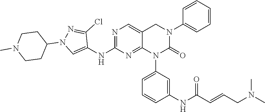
N1=C(NC2=CN(C3CCN(C)CC3)N=C2Cl)N=C2C(=C1)CN(C1=CC=CC=C1)C(=O)N2C1=CC=CC(NC(C=CCN(C)C)=O)=C1
